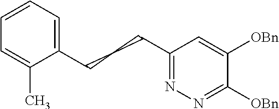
C1(CCCC2=CC=CC=C2C)=NN=C([OBn])C([OBn])=C1
